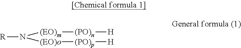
[R]N([(EO)m][(PO)n][H])[(EO)o][(PO)p][H]
